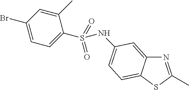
N1=C(C)SC2=CC=C(NS(C3=CC=C(Br)C=C3C)(=O)=O)C=C12
